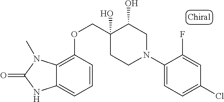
C1(N2CC(O)C(O)(COC3=C4C(=CC=C3)NC(=O)N4C)CC2)=CC=C(Cl)C=C1F
